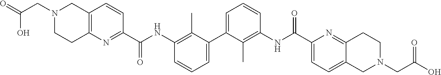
C1=CC=C(C2=CC=CC(NC(=O)C3=NC4=C(C=C3)CN(CC(=O)O)CC4)=C2C)C(C)=C1NC(=O)C1=CC=C2C(=N1)CCN(CC(O)=O)C2
